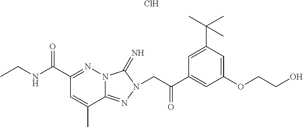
Cl.C1(C(NCC)=O)=NN2C(=NN(CC(C3=CC(OCCO)=CC(C(C)(C)C)=C3)=O)C2=N)C(C)=C1
